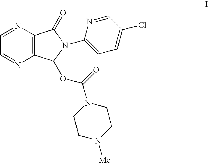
N1=CC=NC2=C1C(=O)N(C1=CC=C(Cl)C=N1)C2OC(=O)N1CCN([Me])CC1
